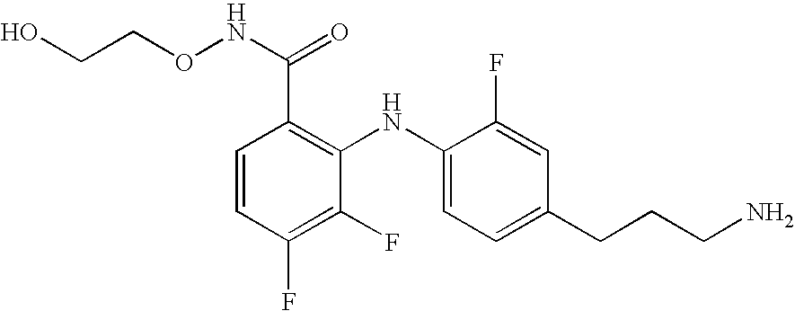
C1=CC(F)=C(F)C(NC2=CC=C(CCCN)C=C2F)=C1C(NOCCO)=O
